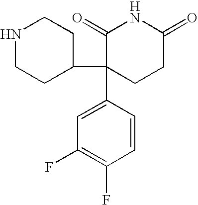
N1CCC(C2(C3=CC(F)=C(F)C=C3)CCC(=O)NC2=O)CC1
